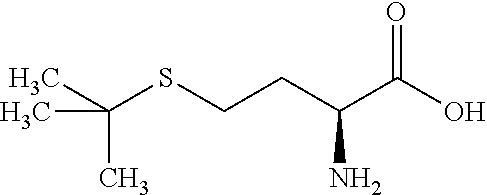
C(SCCC(C(O)=O)N)(C)(C)C
